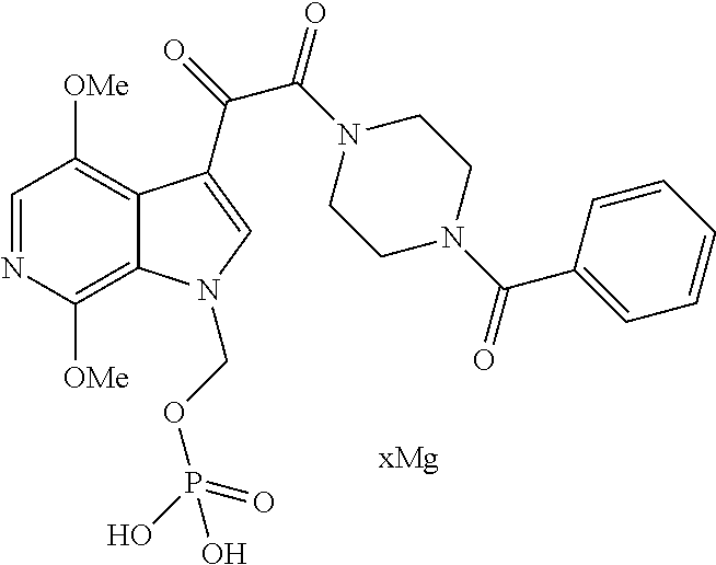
C1=NC([OMe])=C2C(=C1[OMe])C(C(=O)C(N1CCN(C(C3=CC=CC=C3)=O)CC1)=O)=CN2COP(O)(=O)O
